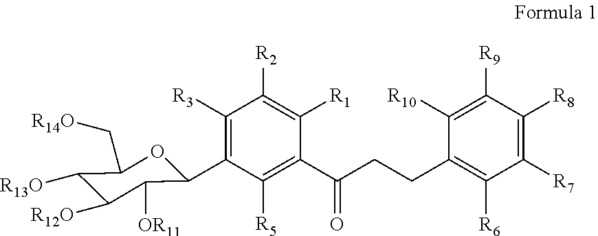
C1([R3])=C(C2C([OR11])C([R12O])C([R13O])C(C[R14O])O2)C([R5])=C(C(CCC2=C([R6])C([R7])=C([R8])C([R9])=C2[R10])=O)C([R1])=C1[R2]
